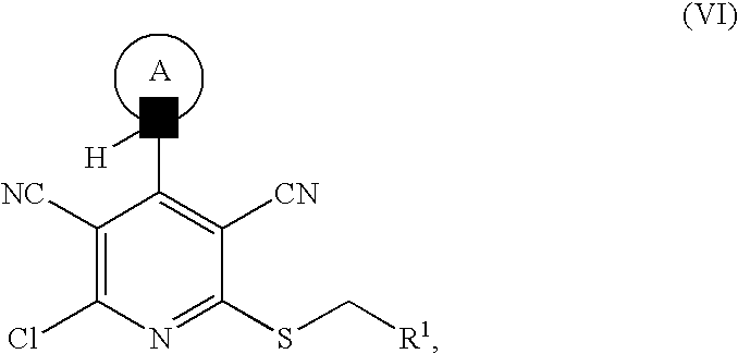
C1([NC])=C(Cl)N=C(SC[R1])C([CN])=C1C[H].[A]
